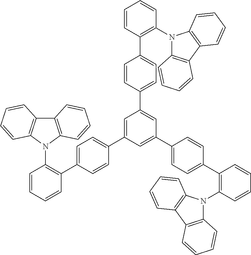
C1=CC(C2=CC=C(C3=CC(C4=CC=C(C5=C(N6C7=C(C8=C6C=CC=C8)C=CC=C7)C=CC=C5)C=C4)=CC(C4=CC=C(C5=C(N6C7=C(C8=C6C=CC=C8)C=CC=C7)C=CC=C5)C=C4)=C3)C=C2)=C(N2C3=C(C4=C2C=CC=C4)C=CC=C3)C=C1
